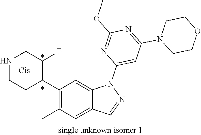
N1CCC(C2=C(C)C=C3C(=C2)N(C2=CC(N4CCOCC4)=NC(OC)=N2)N=C3)C(F)C1
